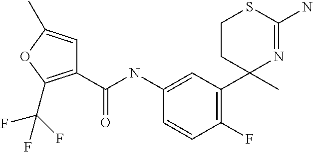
C1(NC(C2=C(C(F)(F)F)OC(C)=C2)=O)=CC(C2(C)N=C(N)SCC2)=C(F)C=C1
